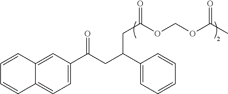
C1=C(C(CC(C2=CC=CC=C2)CC(=O)OCOC(C)=O)=O)C=C2C(=C1)C=CC=C2
